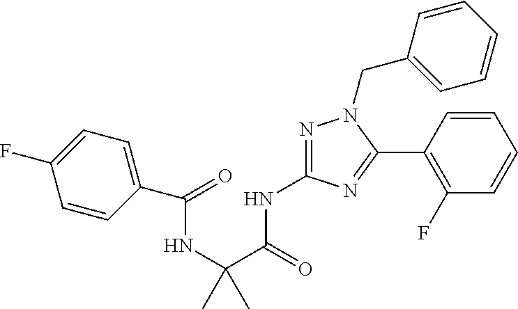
N1=C(NC(C(NC(=O)C2=CC=C(F)C=C2)(C)C)=O)N=C(C2=C(F)C=CC=C2)N1CC1=CC=CC=C1
